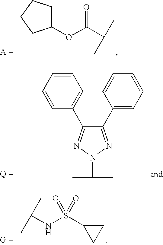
C1(C2=CC=CC=C2)=NN(C(C)C)N=C1C1=CC=CC=C1.C1(OC(C(C)C)=O)CCCC1.C(NS(C1CC1)(=O)=O)(C)C
